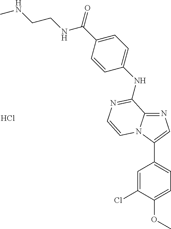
C1(NC2=NC=CN3C(C4=CC=C(OC)C(Cl)=C4)=CN=C32)=CC=C(C(NCCNC)=O)C=C1.Cl
